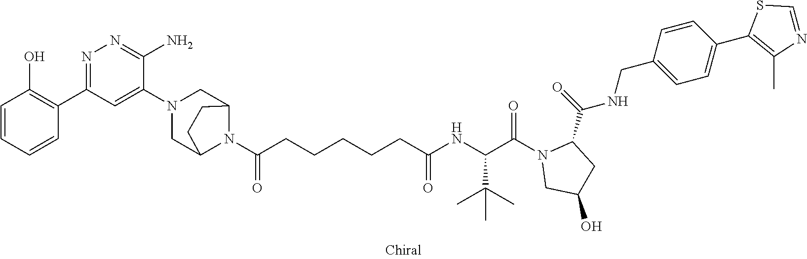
C1=CC=CC(C2=NN=C(N)C(N3CC4N(C(CCCCCC(NC(C(N5CC(O)CC5C(NCC5=CC=C(C6=C(C)N=CS6)C=C5)=O)=O)C(C)(C)C)=O)=O)C(C3)CC4)=C2)=C1O
